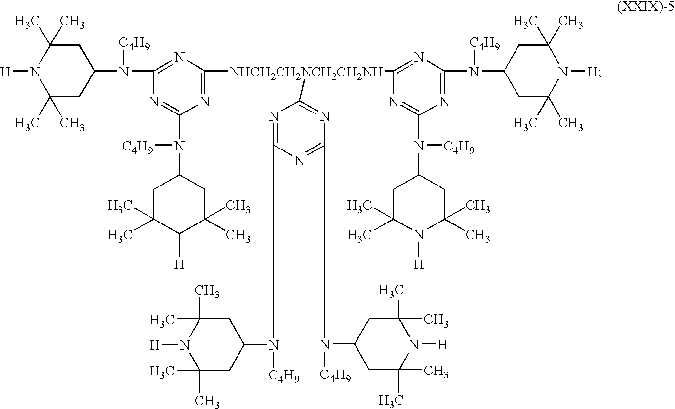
C1(C)(C)CC(N(C2=NC([NHCH2CH2NCH2CH2NH](C3=NC(N(C4CC(C)(C)N([H])C(C)(C)C4)[C4H9])=NC(N(C4CC(C)(C)N([H])C(C)(C)C4)[C4H9])=N3)C3=NC(N(C4CC(C)(C)N([H])C(C)(C)C4)[C4H9])=NC(N([C4H9])C4CC(C)(C)N([H])C(C)(C)C4)=N3)=NC(N(C3CC(C)(C)C([H])C(C)(C)C3)[C4H9])=N2)[C4H9])CC(C)(C)N1[H]
